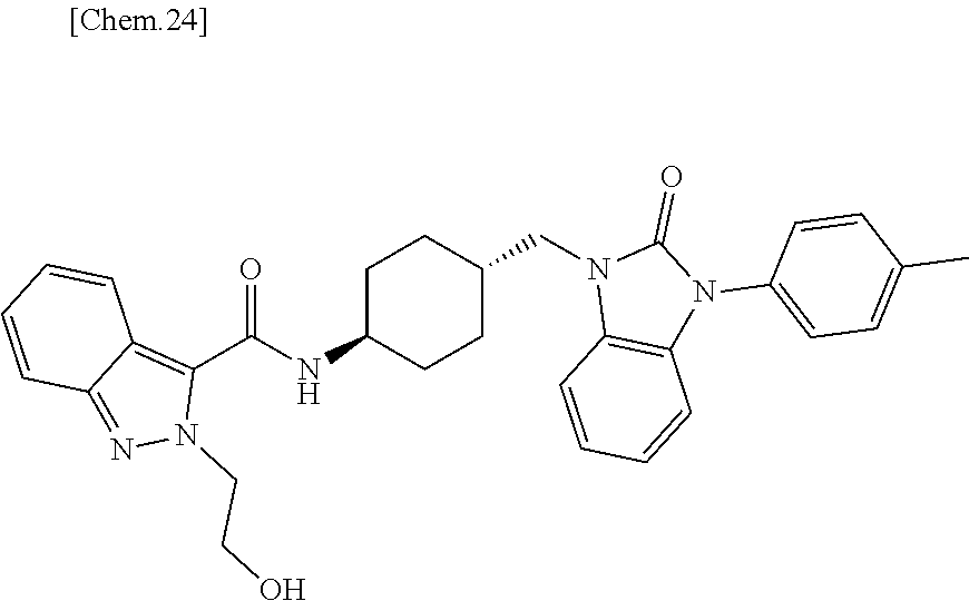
N1(CC2CCC(NC(=O)C3=C4C(=NN3CCO)C=CC=C4)CC2)C2=C(N(C3=CC=C(C)C=C3)C1=O)C=CC=C2
